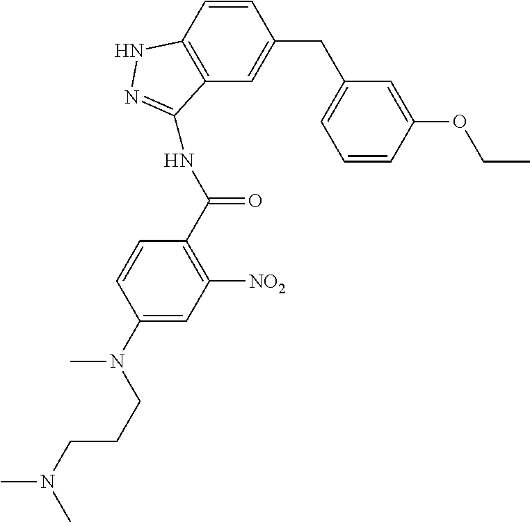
C1(N(C)CCCN(C)C)=CC([NO2])=C(C(=O)NC2=NNC3=C2C=C(CC2=CC=CC(OCC)=C2)C=C3)C=C1
